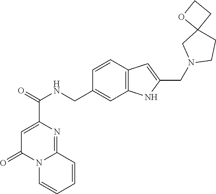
C1=C(C(=O)NCC2=CC3=C(C=C2)C=C(CN2CCC4(C2)CCO4)N3)N=C2N(C1=O)C=CC=C2
